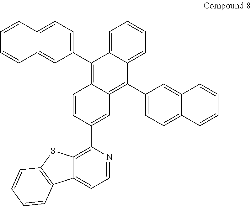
C1=C2C(=CC(C3=C4C(=C(C5=CC=C6C(=C5)C=CC=C6)C5=CC=CC=C35)C=C(C3=C5C(=CC=N3)C3=C(S5)C=CC=C3)C=C4)=C1)C=CC=C2
